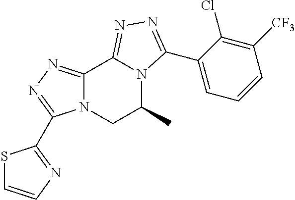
C12=NN=C(C3=NC=CS3)N1CC(C)N1C2=NN=C1C1=CC=CC([CF3])=C1Cl
